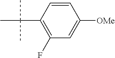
C1(F)=C(C(C)(C)C)C=CC([OMe])=C1
